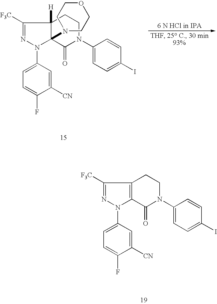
C1([F3C])=NN(C2=CC=C(F)C([CN])=C2)C2(N3CCOCC3)C1([H])CCN(C1=CC=C(I)C=C1)C2=O.C1([F3C])=NN(C2=CC=C(F)C([CN])=C2)C2=C1CCN(C1=CC=C(I)C=C1)C2=O
